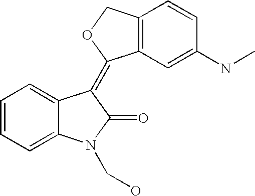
C12=CC=CC=C1C(=C1C3=C(C=CC(NC)=C3)CO1)C(=O)N2CO
